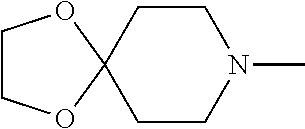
C1COC2(O1)CCN(C)CC2
